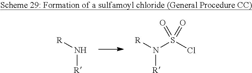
[R]N([R])S(Cl)(=O)=O.[R]N[R]
